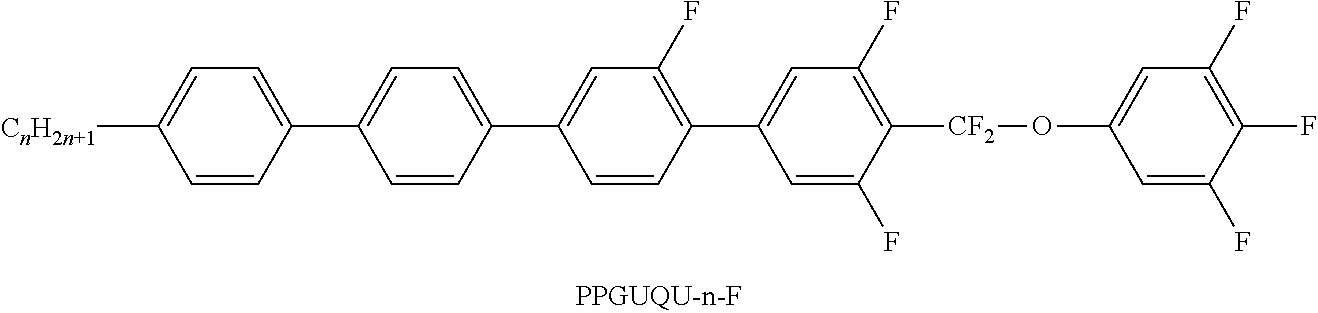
C1([CnH2n+1])=CC=C(C2=CC=C(C3=CC(F)=C(C4=CC(F)=C([CF2]OC5=CC(F)=C(F)C(F)=C5)C(F)=C4)C=C3)C=C2)C=C1
